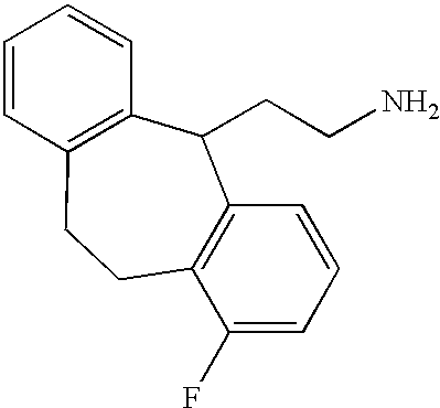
C1(F)=CC=CC2=C1CCC1=C(C2CCN)C=CC=C1
